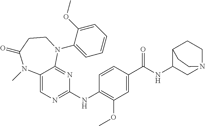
C12C(NC(C3=CC(OC)=C(NC4=NC=C5C(=N4)N(C4=CC=CC=C4OC)CCC(=O)N5C)C=C3)=O)CN(CC1)CC2
